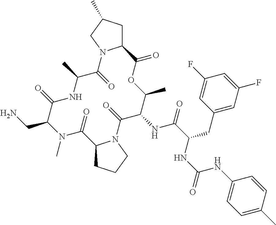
C12CC(C)CN1C(=O)C(C)NC(=O)C(CN)N(C)C(=O)C1CCCN1C(=O)C(NC(=O)C(CC1=CC(F)=CC(F)=C1)NC(=O)NC1=CC=C(C)C=C1)C(C)OC2=O
